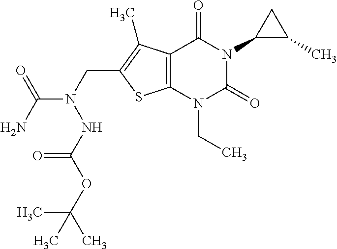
C12=C(N(CC)C(=O)N(C3C(C)C3)C1=O)SC(CN(C(N)=O)NC(OC(C)(C)C)=O)=C2C
